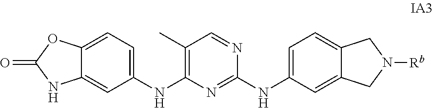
C1(NC2=C(C)C=NC(NC3=CC=C4C(=C3)CN([Rb])C4)=N2)=CC=C2C(=C1)NC(=O)O2
